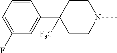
C1=CC=C(F)C=C1C1([F3C])CCN(C)CC1
